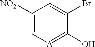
C1([NO2])=C[A]=C(O)C(Br)=C1
